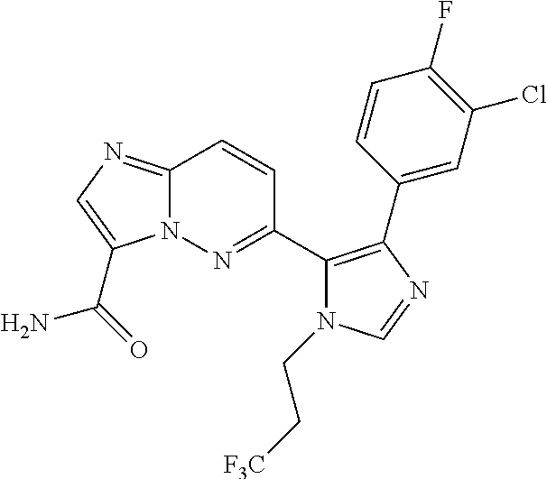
C12=NC=C(C(=O)N)N1N=C(C1=C(C3=CC(Cl)=C(F)C=C3)N=CN1CC[F3C])C=C2
